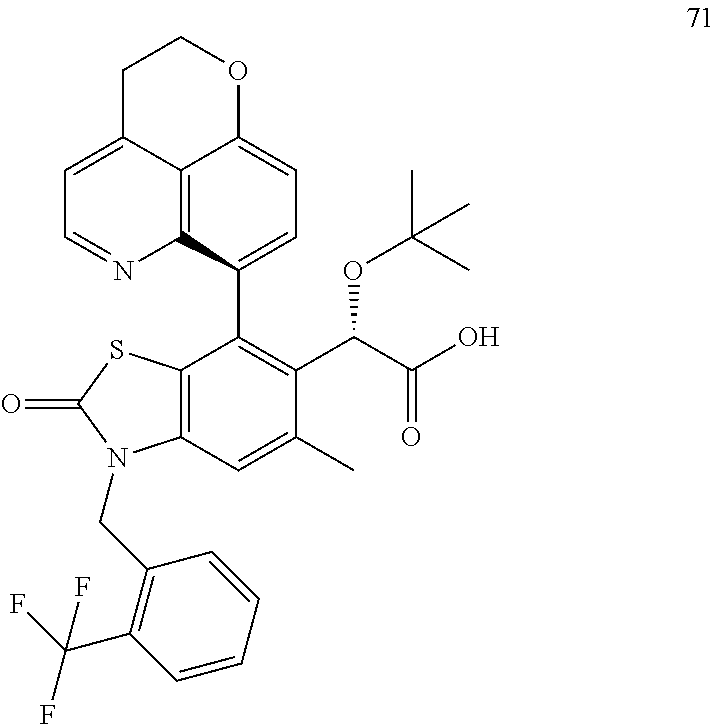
C1(C2=C(C(OC(C)(C)C)C(O)=O)C(C)=CC3=C2SC(=O)N3CC2=C(C(F)(F)F)C=CC=C2)=CC=C2C3=C1N=CC=C3CCO2
